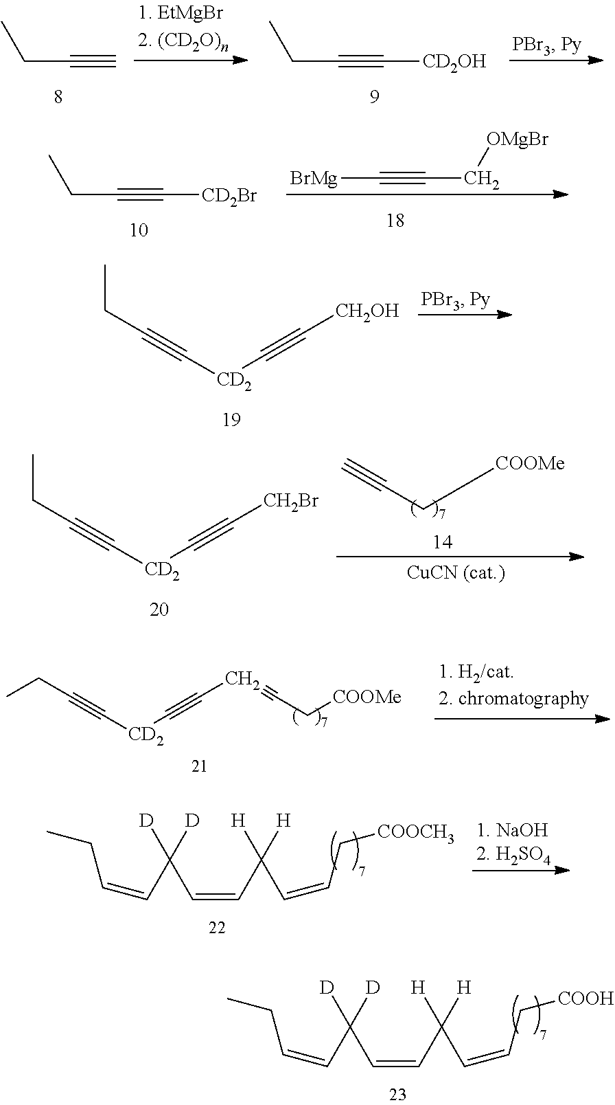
C(C#C)C.C(C#C[CD2OH])C.[BrMg]C#CC[OMgBr].C(C#C[CD2Br])C.CCC#C[CD2]C#C[CH2OH].CCC#C[CD2]C#C[CH2Br].C#CCC[COOMe].CCC#C[CD2]C#CC#CC[COOMe].CCC=CC(C=CC([H])([H])C=CC[COOCH3])([D])[D].CCC=CC(C=CC([H])([H])C=CC[COOH])([D])[D]
